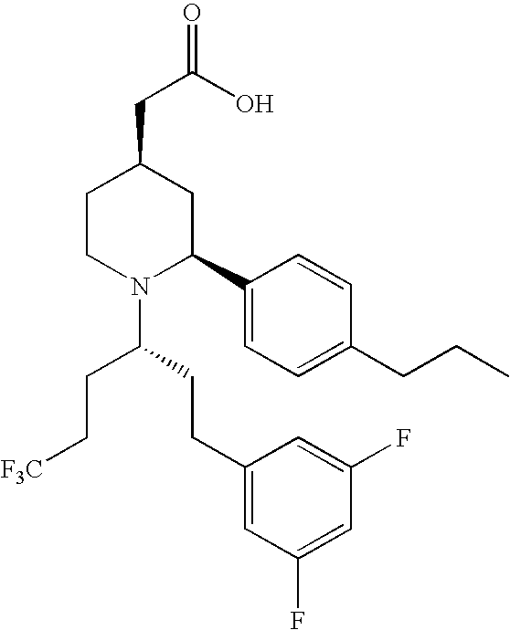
C1CN(C(CCC2=CC(F)=CC(F)=C2)CC[F3C])C(C2=CC=C(CCC)C=C2)CC1CC(=O)O
